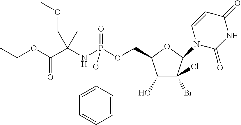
C1(O)C(Br)(Cl)C(N2C(=O)NC(=O)C=C2)OC1COP(NC(C(OCC)=O)(C)COC)(=O)OC1=CC=CC=C1
